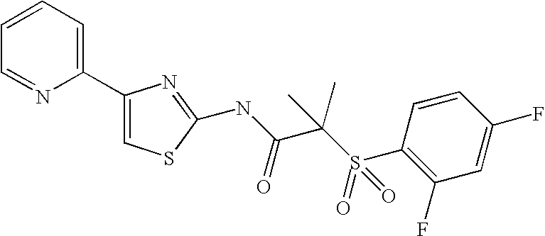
C1(C2=CC=CC=N2)=CSC(NC(=O)C(C)(S(=O)(C2=C(F)C=C(F)C=C2)=O)C)=N1
